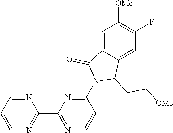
N1=CC=CN=C1C1=NC=CC(N2C(CC[OMe])C3=CC(F)=C([OMe])C=C3C2=O)=N1
